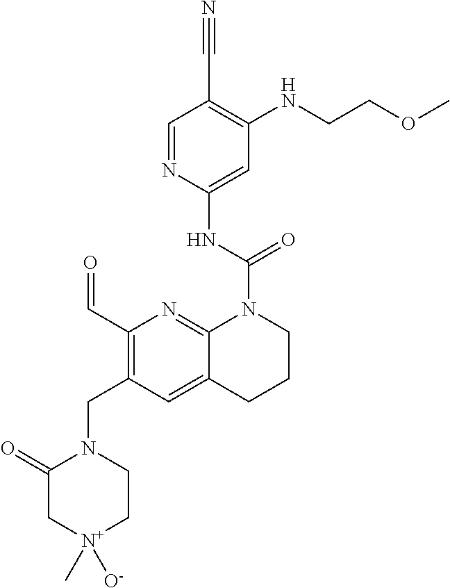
C(C1=C(C=O)N=C2C(=C1)CCCN2C(NC1=CC(NCCOC)=C(C#N)C=N1)=O)N1C(=O)C[N+](C)([O-])CC1
